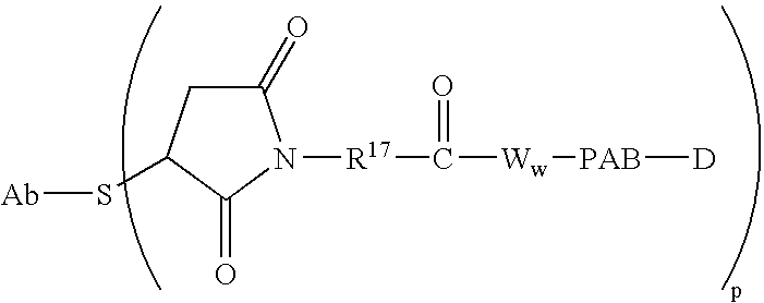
[Ab]SC1CC(=O)N([R17]C([Ww][PAB][D])=O)C1=O
